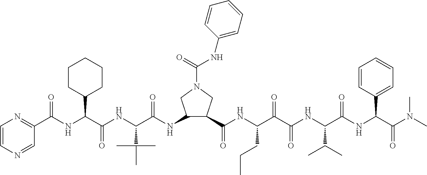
C1=CN=CC(C(NC(C(NC(C(NC2C(C(NC(C(C(NC(C(NC(C(N(C)C)=O)C3=CC=CC=C3)=O)C(C)C)=O)=O)CCC)=O)CN(C(=O)NC3=CC=CC=C3)C2)=O)C(C)(C)C)=O)C2CCCCC2)=O)=N1
